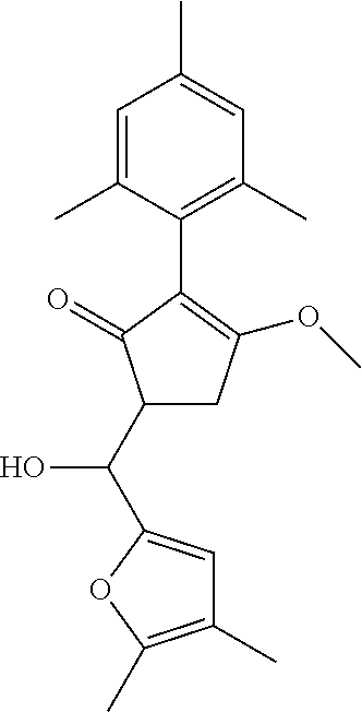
C1=C(C)C(C2=C(OC)CC(C(O)C3=CC(C)=C(C)O3)C2=O)=C(C)C=C1C
